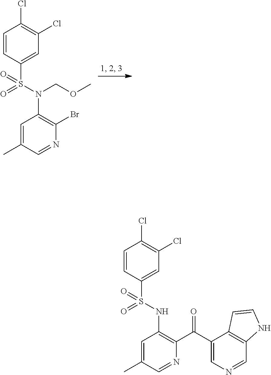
C1=C(C)C=NC(Br)=C1N(S(C1=CC(Cl)=C(Cl)C=C1)(=O)=O)COC.C1=C(C)C=NC(C(C2=CN=CC3=C2C=CN3)=O)=C1NS(C1=CC(Cl)=C(Cl)C=C1)(=O)=O
